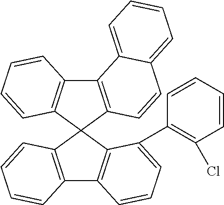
C12=C(C3(C4=C1C=CC=C4)C1=C(C4=C3C(C3=C(Cl)C=CC=C3)=CC=C4)C=CC=C1)C=CC1=CC=CC=C21
